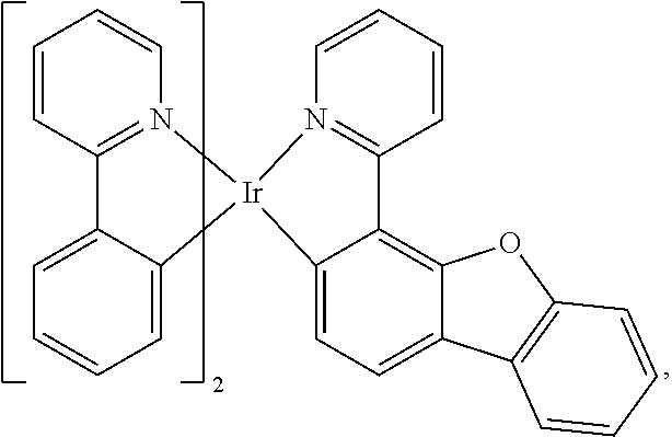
C1=C2C(=CC=C1)C1=N(C=CC=C1)[Ir]21C2=CC=C3C(=C2C2=N1C=CC=C2)OC1=C3C=CC=C1
